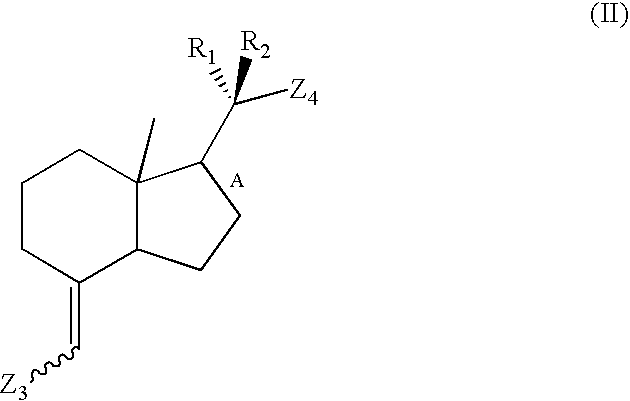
C1CC(=C[Z3])C2C(C)(C1)C(C([Z4])([R1])[R2])CC2
